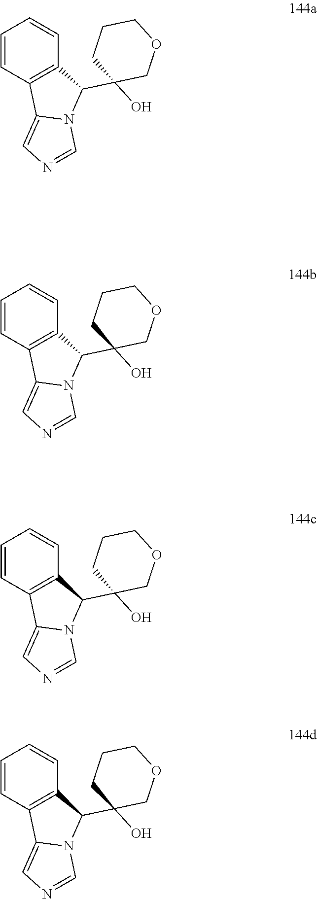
C1=CC2=C(C=C1)C(C1(O)COCCC1)N1C2=CN=C1.C1=CC2=C(C=C1)C(C1(O)COCCC1)N1C2=CN=C1.C1=CC2=C(C=C1)C(C1(O)COCCC1)N1C2=CN=C1.C1=CC2=C(C=C1)C(C1(O)COCCC1)N1C2=CN=C1
